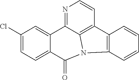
ClC1=CC=C2C(=C1)C1=NC=CC3=C1N(C2=O)C1=C3C=CC=C1
